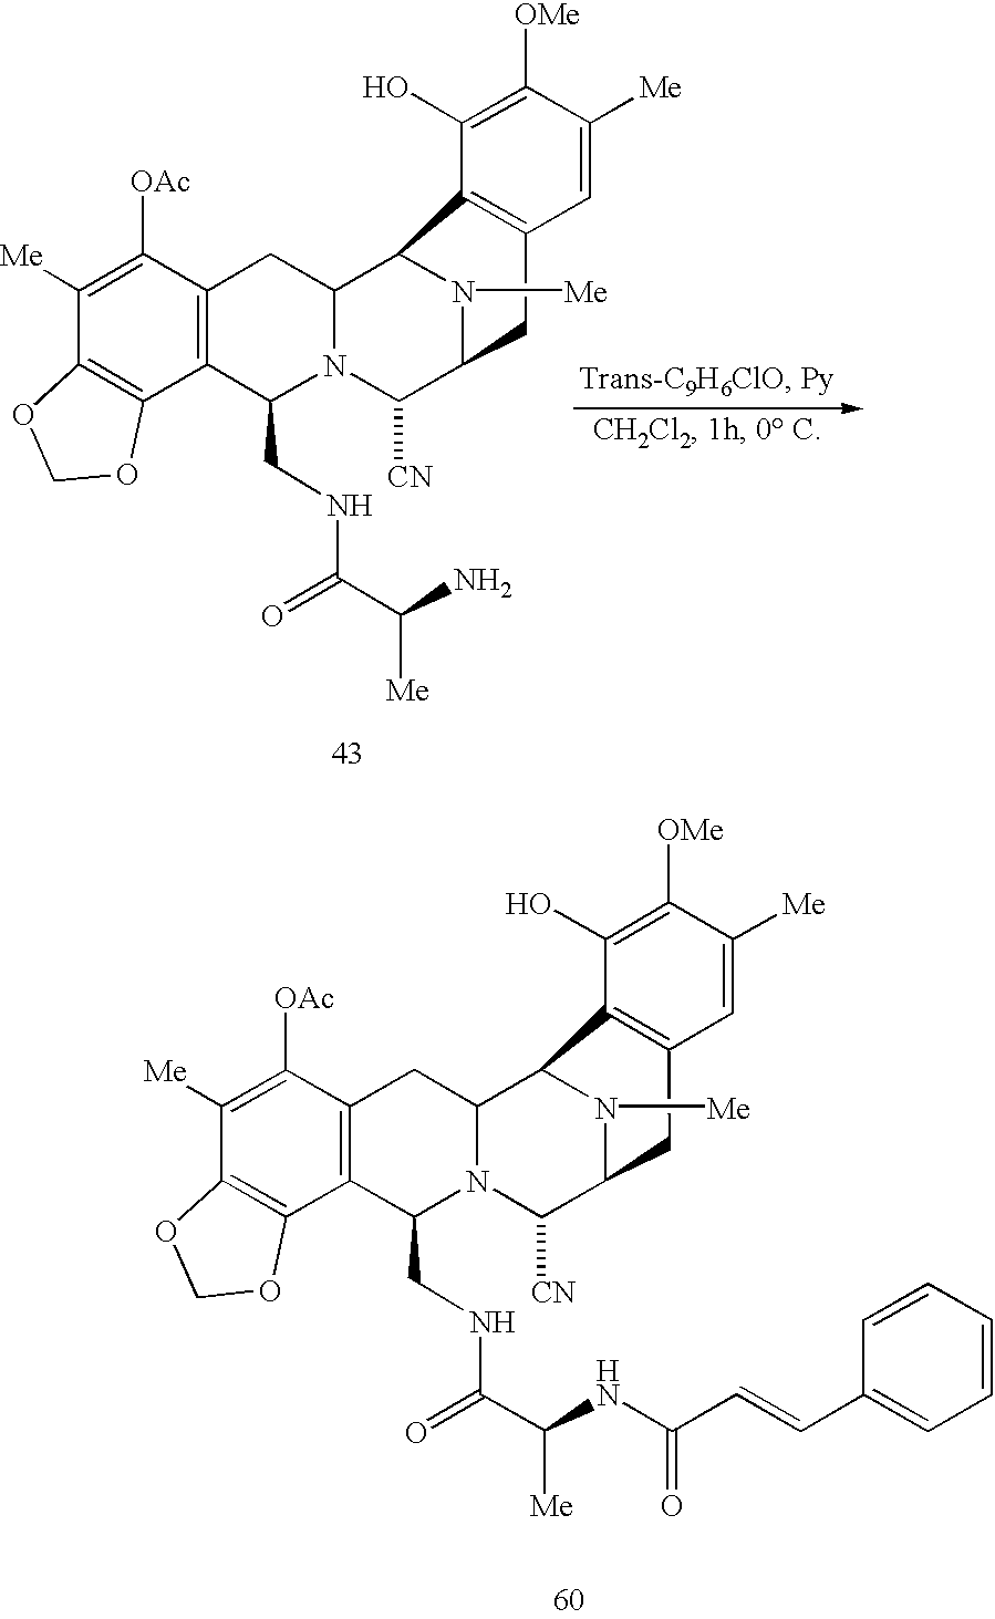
C1([Me])=C([OAc])C2=C(C3=C1OCO3)C(CNC(=O)C(N)[Me])N1C(C3N([Me])C(C1[CN])CC1=C3C(O)=C([OMe])C([Me])=C1)C2.C1([Me])=C([OAc])C2=C(C3=C1OCO3)C(CNC(=O)C([Me])NC(C=CC1=CC=CC=C1)=O)N1C(C3N([Me])C(C1[CN])CC1=C3C(O)=C([OMe])C([Me])=C1)C2
